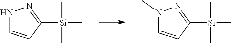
N1C=CC([Si](C)(C)C)=N1.N1(C)C=CC([Si](C)(C)C)=N1
